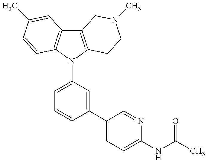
C12=C(N(C3=CC=CC(C4=CC=C(NC(=O)C)N=C4)=C3)C3=C1C=C(C)C=C3)CCN(C)C2
